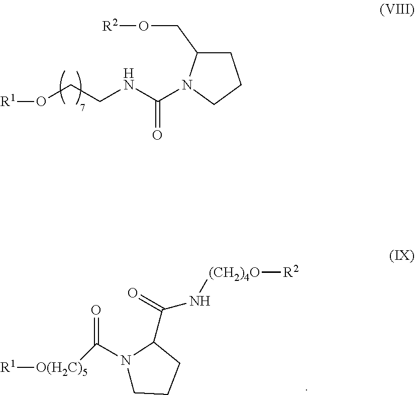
C1C(CO[R2])N(C(NCCO[R1])=O)CC1.[R1][O(H2C)5]C(N1CCCC1C(N[(CH2)4O][R2])=O)=O
